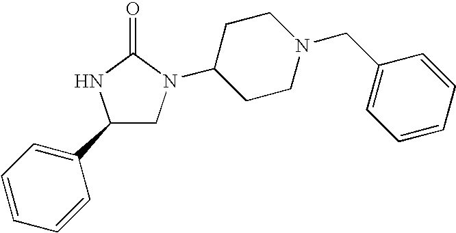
C1(C2=CC=CC=C2)CN(C2CCN(CC3=CC=CC=C3)CC2)C(=O)N1
